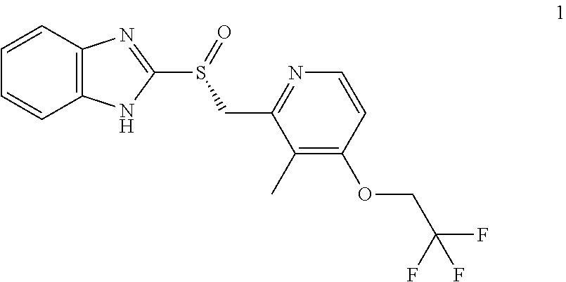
C1(C)=C(OCC(F)(F)F)C=CN=C1CS(C1=NC2=C(N1)C=CC=C2)=O
